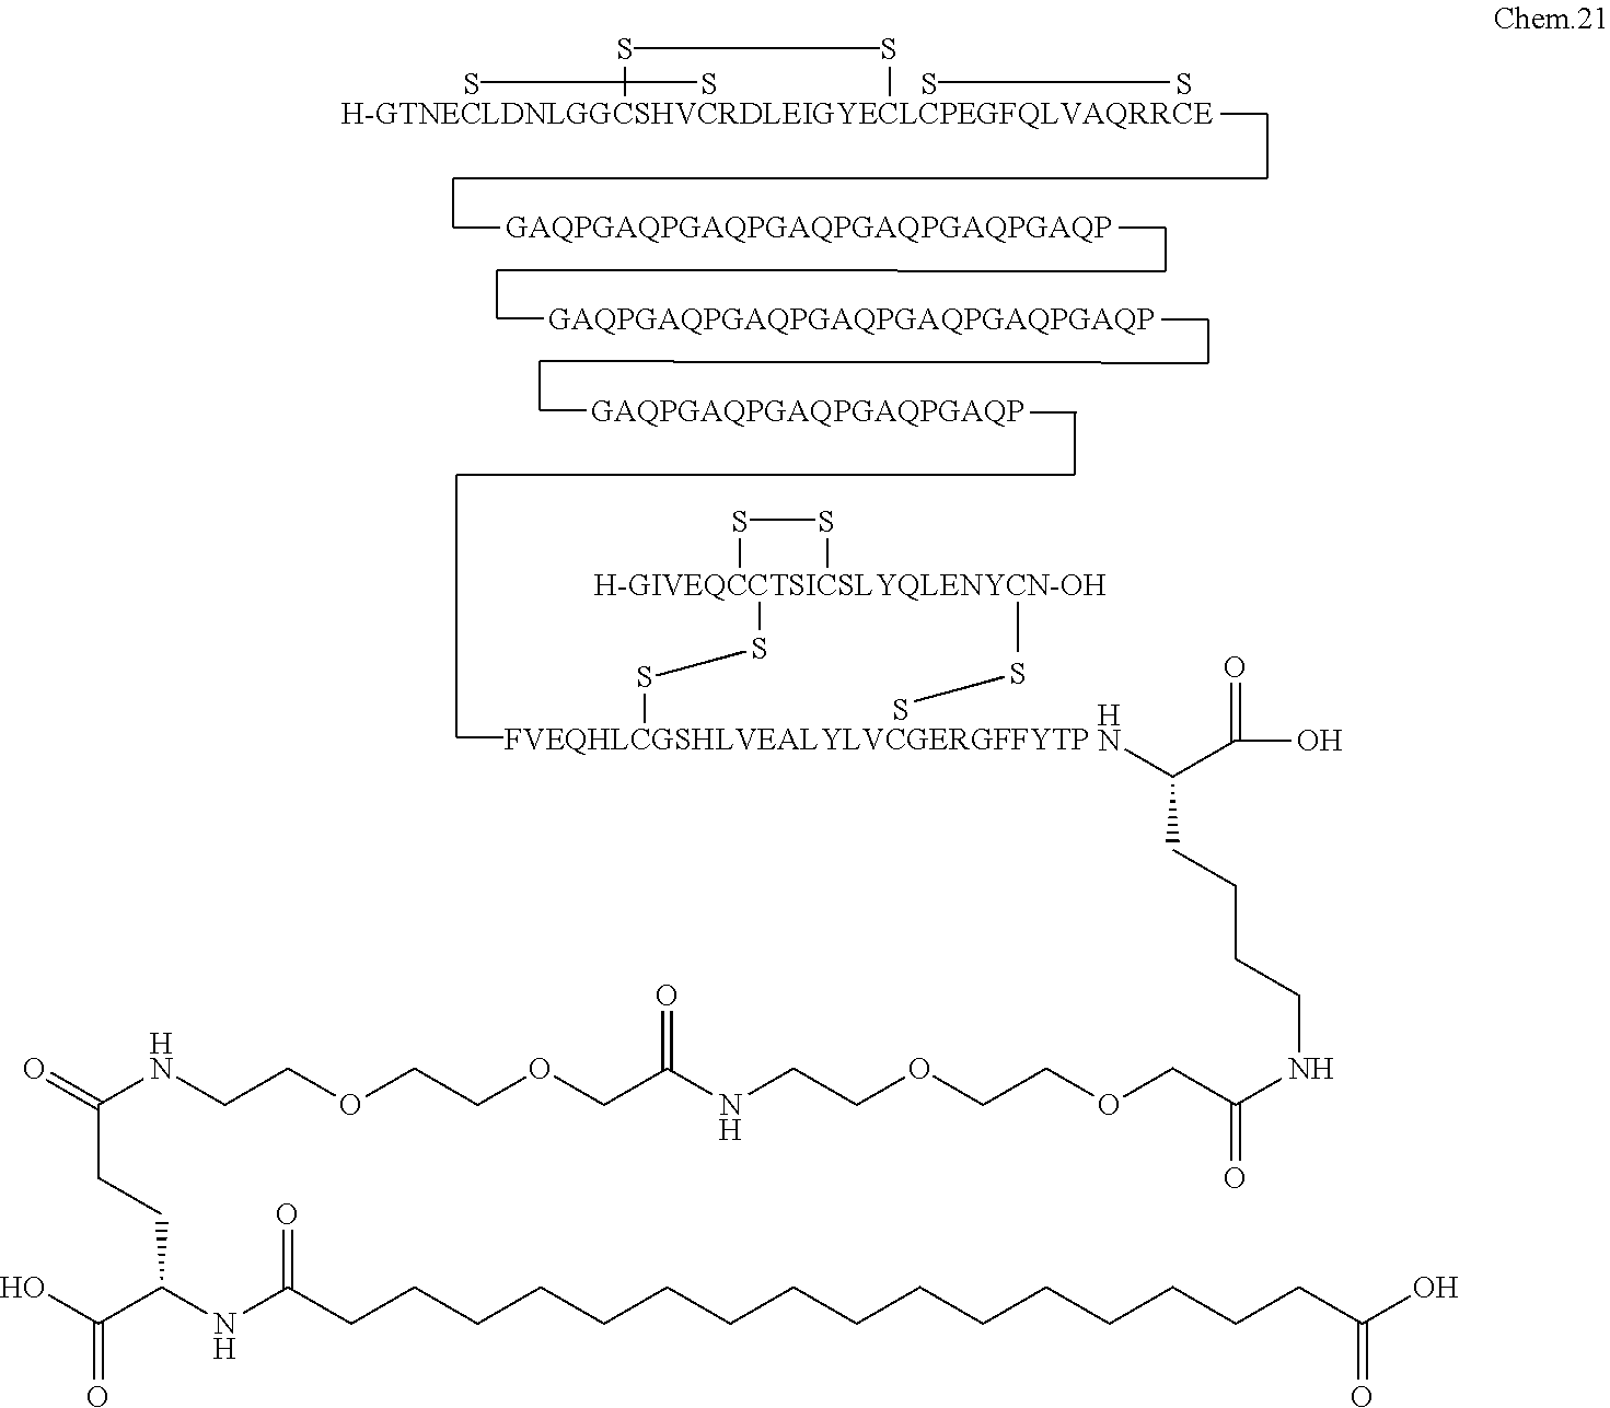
S.O=C(NCCOCCOCC(NCCOCCOCC(NCCCCC(N)C(O)=O)=O)=O)CCC(NC(CCCCCCCCCCCCCCCCC(O)=O)=O)C(O)=O.S.S.S.S.S.S.S.S.S.S.S
